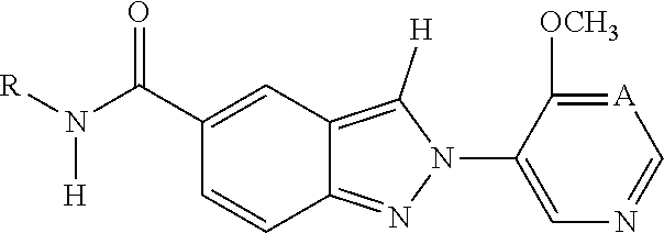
N1(C2=CN=C[A]=C2[OCH3])C([H])=C2C=C(C(N([H])[R])=O)C=CC2=N1
